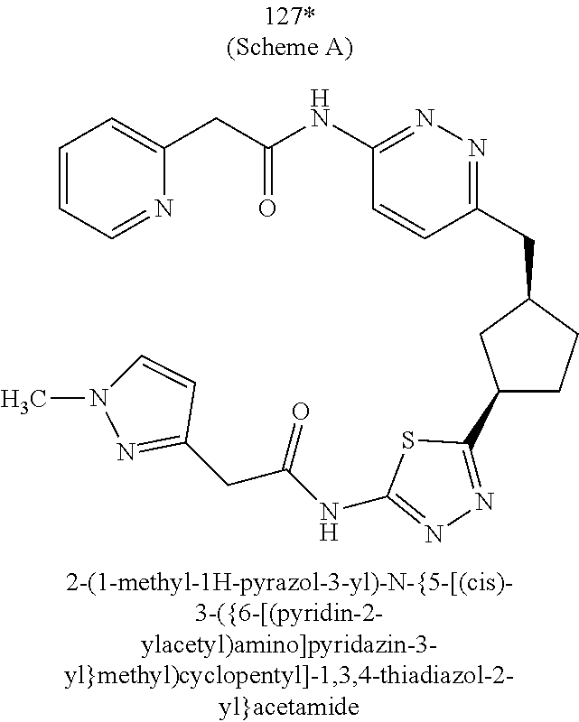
C1(C2=NN=C(NC(=O)CC3=NN(C)C=C3)S2)CCC(CC2=NN=C(NC(CC3=CC=CC=N3)=O)C=C2)C1
